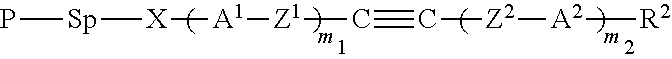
P[Sp][X][A1][Z1]C#C[Z2][A2][R2]
